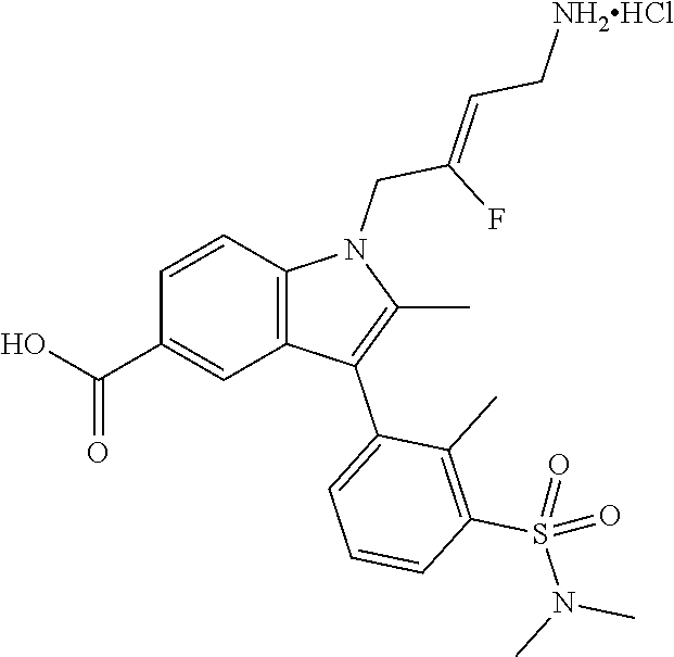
C1=CC2=C(C=C1C(O)=O)C(C1=CC=CC(S(N(C)C)(=O)=O)=C1C)=C(C)N2CC(F)=CC[NH2HCl]
